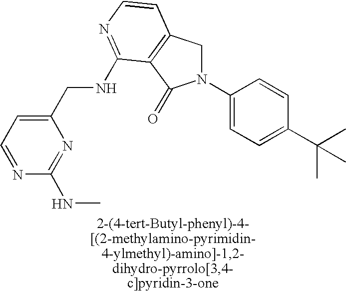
N1(C2=CC=C(C(C)(C)C)C=C2)CC2=C(C1=O)C(NCC1=CC=NC(NC)=N1)=NC=C2
